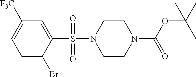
C1=C(Br)C(S(N2CCN(C(OC(C)(C)C)=O)CC2)(=O)=O)=CC([F3C])=C1
